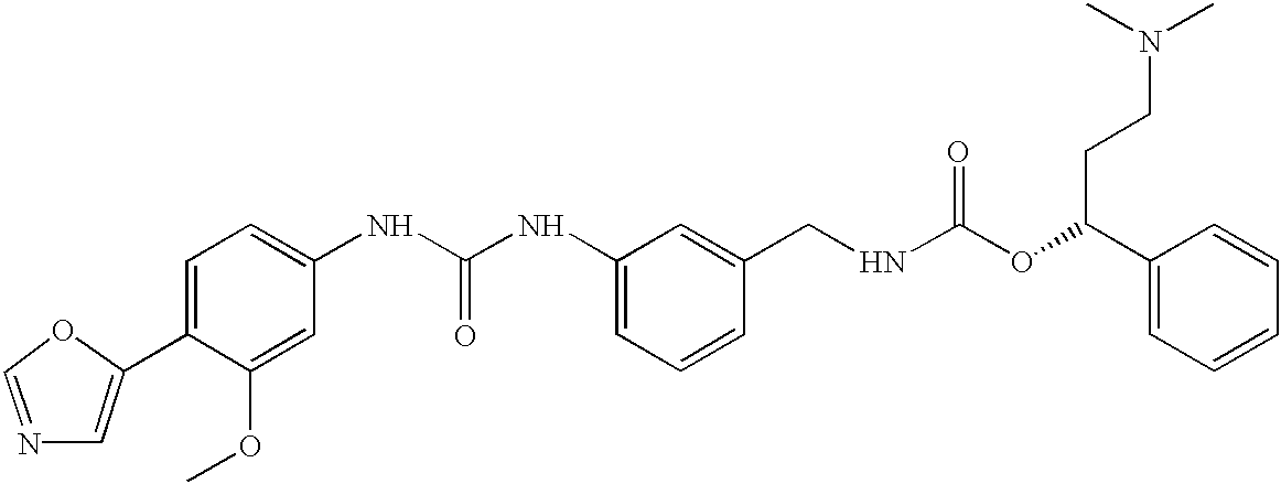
C1=C(C2=CC=C(NC(NC3=CC=CC(CNC(OC(C4=CC=CC=C4)CCN(C)C)=O)=C3)=O)C=C2OC)OC=N1
